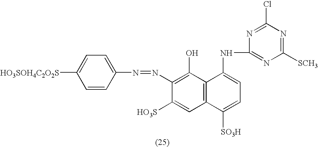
C1(N=NC2=C(O)C3=C(C=C2[HO3S])C([SO3H])=CC=C3NC2=NC([SCH3])=NC(Cl)=N2)=CC=C([HO3SOH4C2O2S])C=C1
